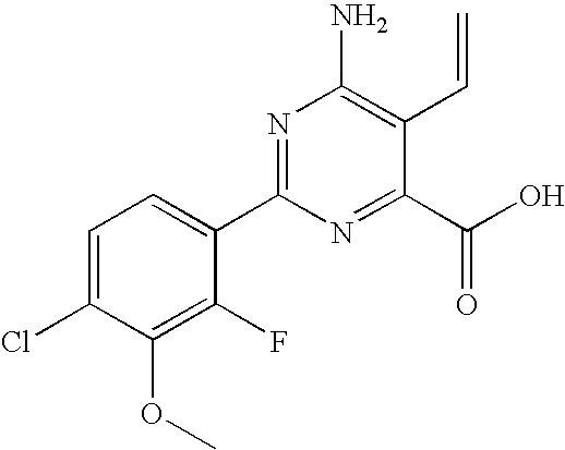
C1=C(Cl)C(OC)=C(F)C(C2=NC(N)=C(C=C)C(C(O)=O)=N2)=C1
